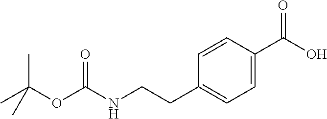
CC(OC(NCCC1=CC=C(C(O)=O)C=C1)=O)(C)C
